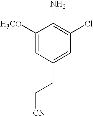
C1([H3CO])=CC(CC[CN])=CC(Cl)=C1N
